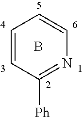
C1=CC([Ph])=NC=C1.B
